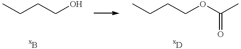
CCCCO.CCCCOC(C)=O
